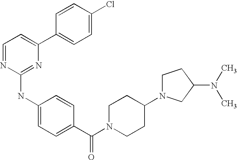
C1=NC(NC2=CC=C(C(N3CCC(N4CCC(N(C)C)C4)CC3)=O)C=C2)=NC(C2=CC=C(Cl)C=C2)=C1
